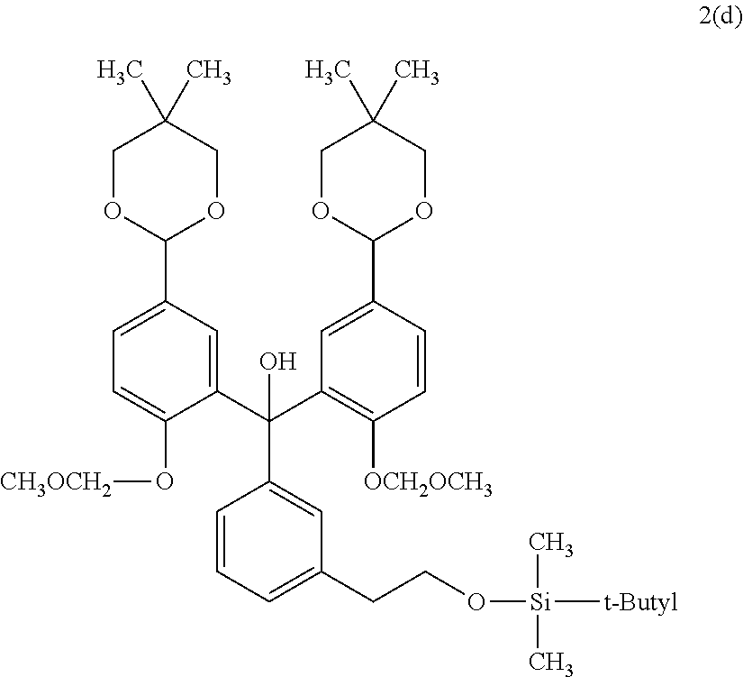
C1=CC=C(CCO[Si](C)(C)[t-Butyl])C=C1C(C1=CC(C2OCC(C)(C)CO2)=CC=C1O[CH3OCH2])(C1=C([OCH2OCH3])C=CC(C2OCC(C)(C)CO2)=C1)O
